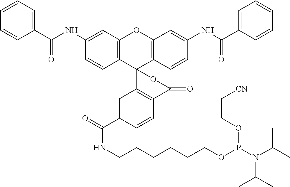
C12=C(C=C(NC(=O)C3=CC=CC=C3)C=C1)OC1=C(C23C2=C(C=CC(C(=O)NCCCCCCOP(N(C(C)C)C(C)C)OCC[CN])=C2)C(=O)O3)C=CC(NC(=O)C2=CC=CC=C2)=C1
